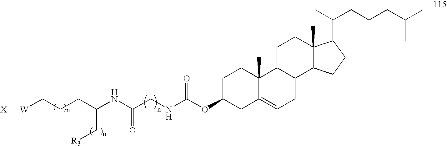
C1C(OC(NCC(NC(CCC[W][X])C[R3])=O)=O)CC2=CCC3C(C2(C)C1)CCC1(C)C3CCC1C(C)CCCC(C)C
